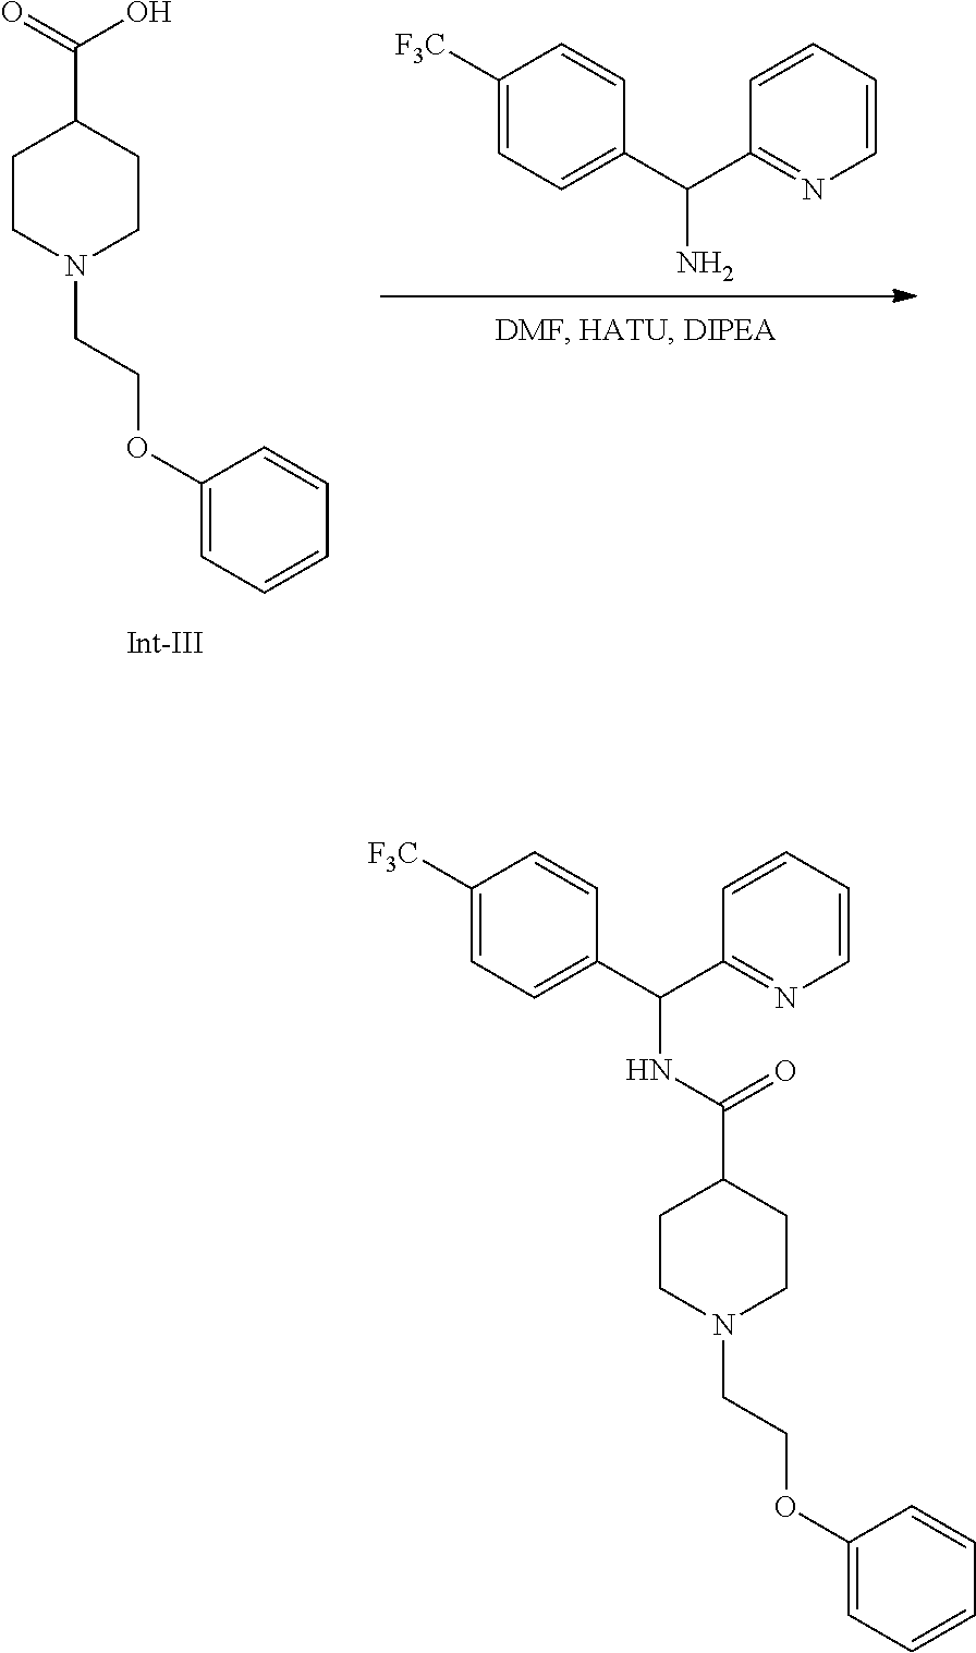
C1CN(CCOC2=CC=CC=C2)CCC1C(=O)O.C1([F3C])=CC=C(C(C2=NC=CC=C2)N)C=C1.C1CN(CCOC2=CC=CC=C2)CCC1C(NC(C1=CC=C([F3C])C=C1)C1=NC=CC=C1)=O
